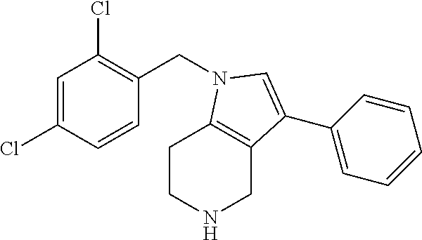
C1=C(Cl)C=CC(CN2C3=C(CNCC3)C(C3=CC=CC=C3)=C2)=C1Cl
